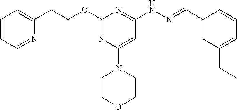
C(OC1=NC(N2CCOCC2)=CC(NN=CC2=CC(CC)=CC=C2)=N1)CC1=CC=CC=N1
